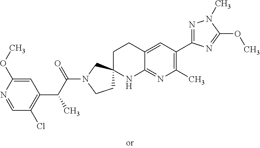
C1=NC(OC)=CC(C(C(N2CCC3(C2)CCC2=CC(C4=NN(C)C(OC)=N4)=C(C)N=C2N3)=O)C)=C1Cl
